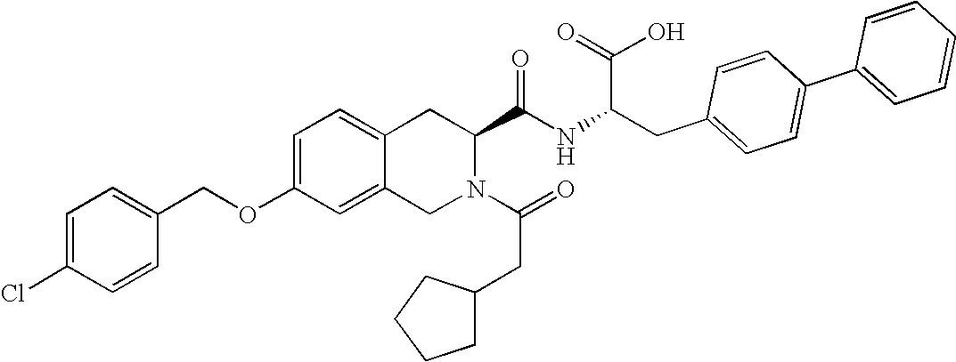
C12=CC=C(OCC3=CC=C(Cl)C=C3)C=C1CN(C(=O)CC1CCCC1)C(C(NC(CC1=CC=C(C3=CC=CC=C3)C=C1)C(=O)O)=O)C2
